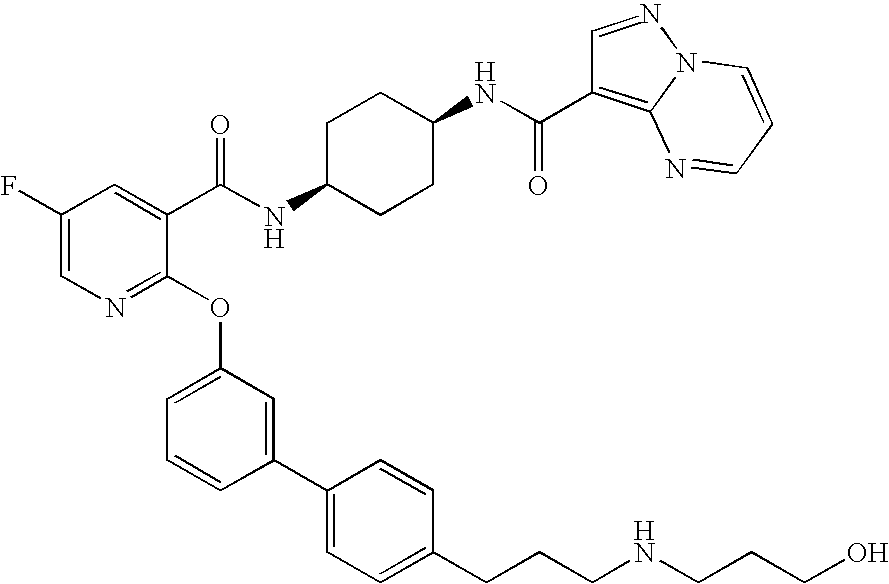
C1(F)=CN=C(OC2=CC=CC(C3=CC=C(CCCNCCCO)C=C3)=C2)C(C(NC2CCC(NC(=O)C3=C4N(N=C3)C=CC=N4)CC2)=O)=C1
